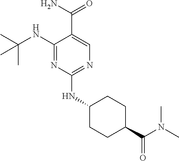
C1(NC(C)(C)C)=NC(NC2CCC(C(N(C)C)=O)CC2)=NC=C1C(N)=O
